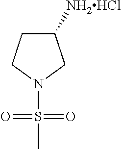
C1([NH2HCl])CCN(S(C)(=O)=O)C1
